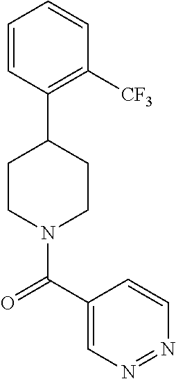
C1=CC(C2CCN(C(=O)C3=CN=NC=C3)CC2)=C([CF3])C=C1
